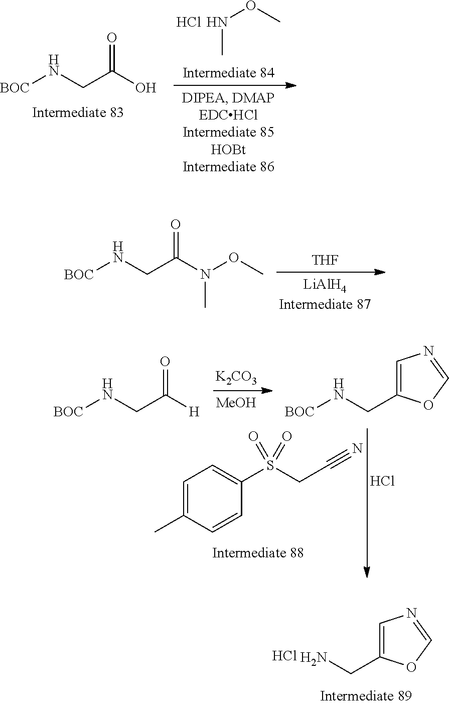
[BOC]NCC(N(OC)C)=O.[THF].[K2CO3].[MeOH].[BOC]NCC([H])=O.C1=C(C)C=CC(S(CC#N)(=O)=O)=C1.[BOC]NCC1=CN=CO1.Cl.NCC1=CN=CO1.Cl.N(C)OC.Cl.[BOC]NCC(O)=O
